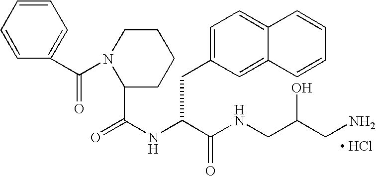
[ HCl].C1CCCN(C(C2=CC=CC=C2)=O)C1C(NC(C(NCC(CN)O)=O)CC1=CC=C2C(=C1)C=CC=C2)=O
